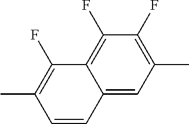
C1=CC2=CC(C)=C(F)C(F)=C2C(F)=C1C
